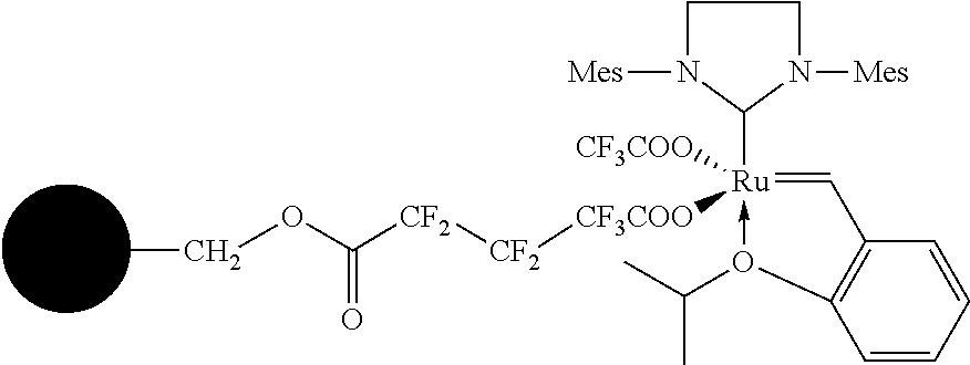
C1=CC=CC2=C1O(C(C)C)->[Ru]([CF3COO])([CF3COO][CF2][CF2]C(OCC)=O)(C1N([Mes])CCN1[Mes])=C2
